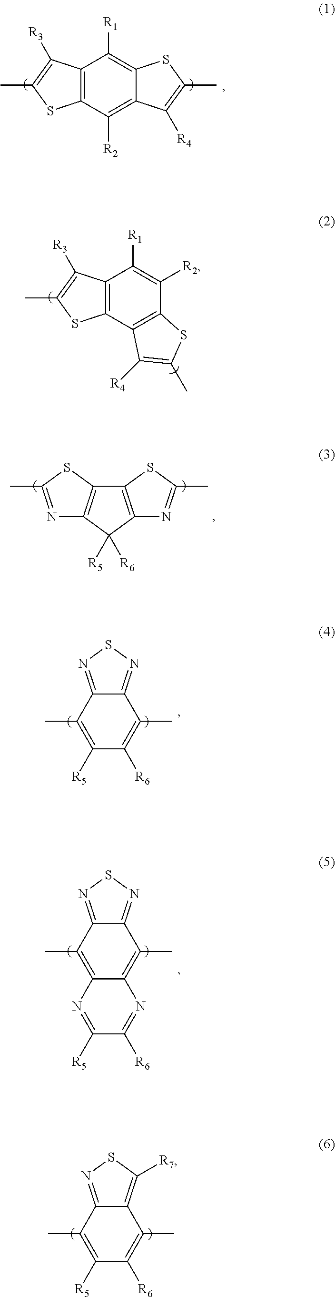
C12=C(C([R2])=C3C(=C1[R1])SC(C)=C3[R4])SC(C)=C2[R3].C12=C(C3=C(C([R2])=C1[R1])SC(C)=C3[R4])SC(C)=C2[R3].N1=C(C)SC2=C1C([R5])([R6])C1=C2SC(C)=N1.C12=NSN=C1C(C)=C([R5])C([R6])=C2C.C12=C([R7])SN=C1C(C)=C([R5])C([R6])=C2C.C12=NSN=C1C(C)=C1C(=C2C)N=C([R6])C([R5])=N1
